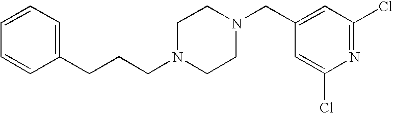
C(CCN1CCN(CC2=CC(Cl)=NC(Cl)=C2)CC1)C1=CC=CC=C1
